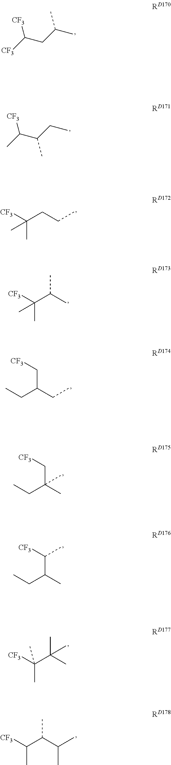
CC(CC([CF3])[CF3])C.CCC(C(C)[CF3])C.C(CCC)(C)([CF3])C.C(C(C)C)(C)([CF3])C.CCC(C[CF3])CC.CCC(C[CF3])(C)C.CCC(C([CF3])C)C.[CF3]C(C(C)(C)C)(C)C.[CF3]C(C(C(C)C)C)C
